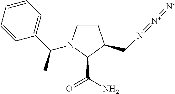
C1CN(C(C2=CC=CC=C2)C)C(C(=O)N)C1CN=[N+]=[N-]
